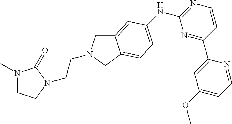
N1(C)CCN(CCN2CC3=CC(NC4=NC=CC(C5=CC(OC)=CC=N5)=N4)=CC=C3C2)C1=O
